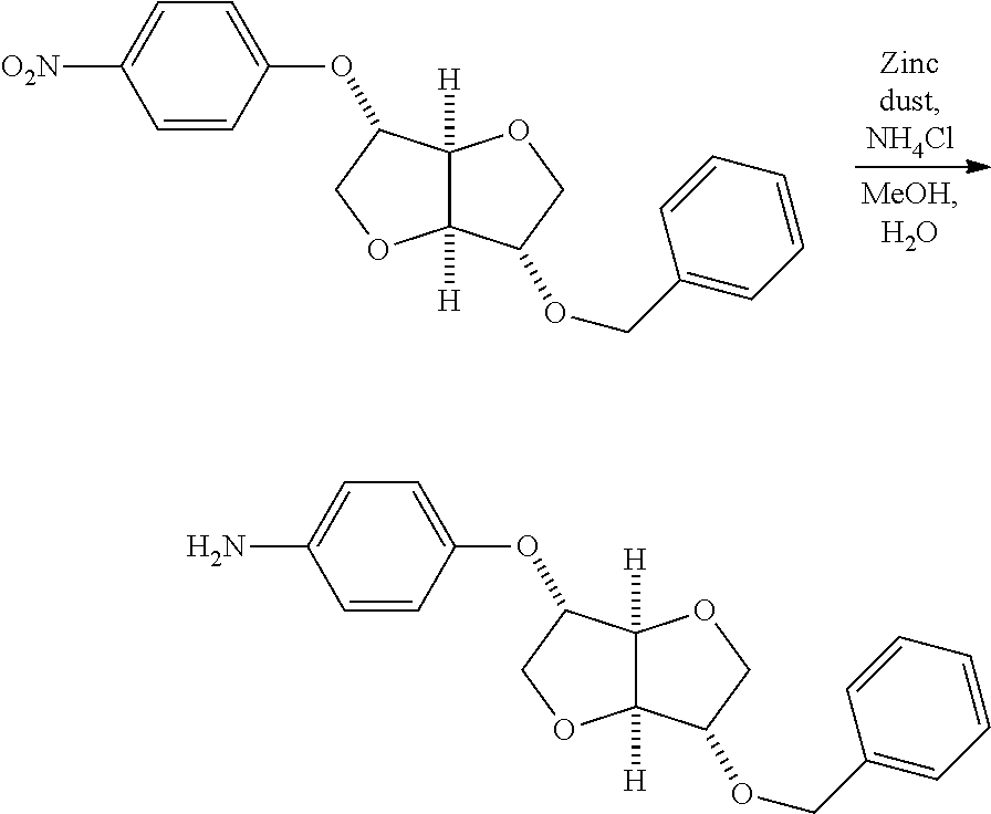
O(C1C2([H])C([H])(OC1)C(OCC1=CC=CC=C1)CO2)C1=CC=C([O2N])C=C1.O(C1C2([H])C([H])(OC1)C(OCC1=CC=CC=C1)CO2)C1=CC=C(N)C=C1
